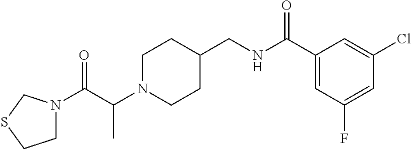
C1N(C(C(=O)N2CCSC2)C)CCC(CNC(C2=CC(F)=CC(Cl)=C2)=O)C1
